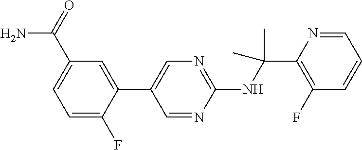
C1=C(F)C(C2=CN=C(NC(C)(C)C3=C(F)C=CC=N3)N=C2)=CC(C(N)=O)=C1
